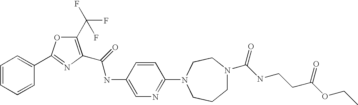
C1=CC(C2=NC(C(=O)NC3=CN=C(N4CCN(C(NCCC(OCC)=O)=O)CCC4)C=C3)=C(C(F)(F)F)O2)=CC=C1
